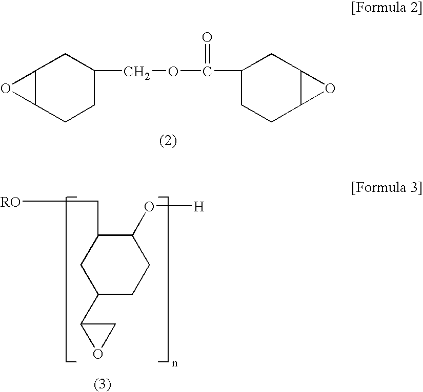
C12C(CCC(COC(=O)C3CCC4C(C3)O4)C1)O2.C1(C2CO2)CCC(O[H])C(C[RO])C1
